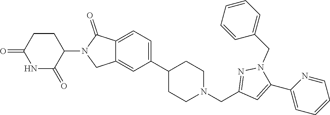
C1=C(C2CCN(CC3=NN(CC4=CC=CC=C4)C(C4=CC=CC=N4)=C3)CC2)C=C2C(=C1)C(=O)N(C1C(=O)NC(=O)CC1)C2
